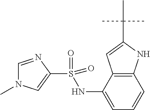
C12=C(C(NS(C3=CN(C)C=N3)(=O)=O)=CC=C1)C=C(C(C)(C)C)N2
